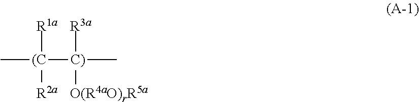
C[(C]([R1a])([R2a])[C)]([R3a])([O(R4aO)rR5a])C
